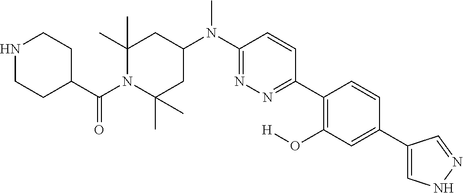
C1(C(N2C(C)(C)CC(N(C3=NN=C(C4=C(O[H])C=C(C5=CNN=C5)C=C4)C=C3)C)CC2(C)C)=O)CCNCC1
